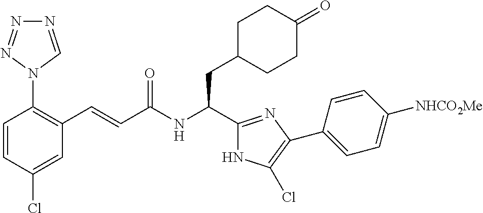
C1=CC(Cl)=CC(C=CC(NC(C2=NC(C3=CC=C([NHCO2Me])C=C3)=C(Cl)N2)CC2CCC(=O)CC2)=O)=C1N1C=NN=N1
